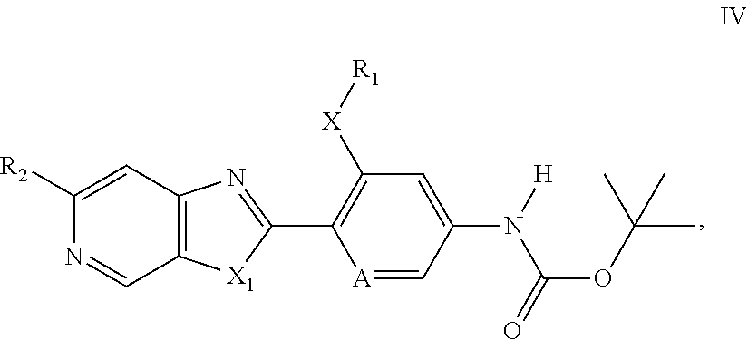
C1([R2])=CC2=C(C=N1)[X1]C(C1=C([X][R1])C=C(N([H])C(=O)OC(C)(C)C)C=[A]1)=N2
